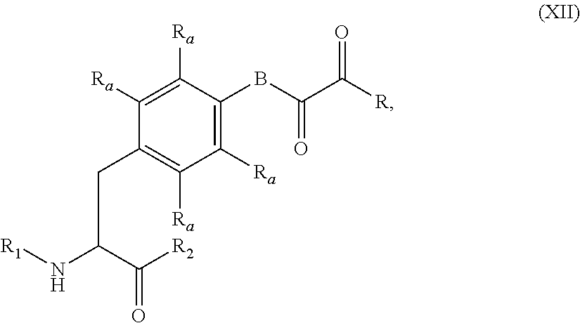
[R1]NC(C([R2])=O)CC1=C([Ra])C([Ra])=C(BC(C([R])=O)=O)C([Ra])=C1[Ra]
